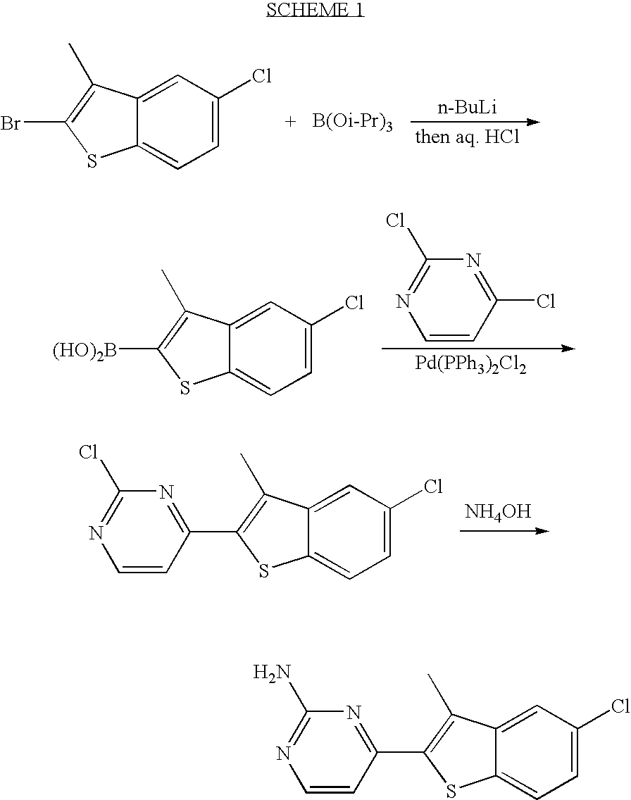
C1=CC(Cl)=NC(Cl)=N1.[Pd(PPh3)2Cl2].C12=CC=C(Cl)C=C1C(C)=C([(HO)2B])S2.[NH4OH].C12=CC=C(Cl)C=C1C(C)=C(C1=NC(Cl)=NC=C1)S2.C12=CC=C(Cl)C=C1C(C)=C(C1=NC(N)=NC=C1)S2.[n-BuLi].C12=CC=C(Cl)C=C1C(C)=C(Br)S2.[B(Oi-Pr)3]
